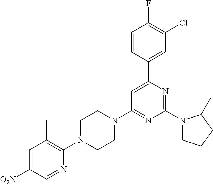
C1=C([O2N])C=NC(N2CCN(C3=NC(N4CCCC4C)=NC(C4=CC(Cl)=C(F)C=C4)=C3)CC2)=C1C
